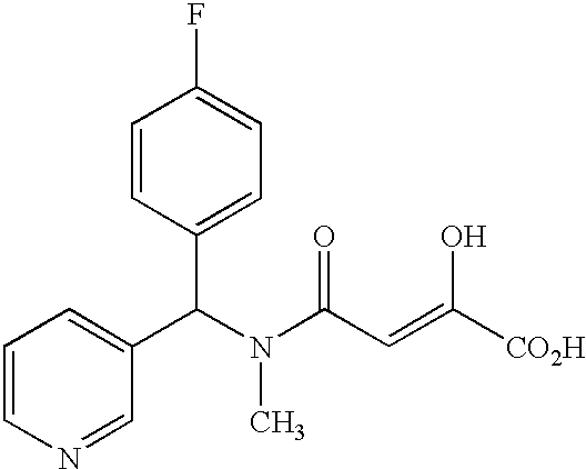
C1=CN=CC(C(N(C(C=C([CO2H])O)=O)C)C2=CC=C(F)C=C2)=C1
